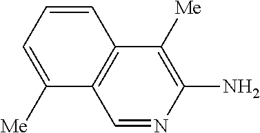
C1=NC(N)=C([Me])C2=C1C([Me])=CC=C2
